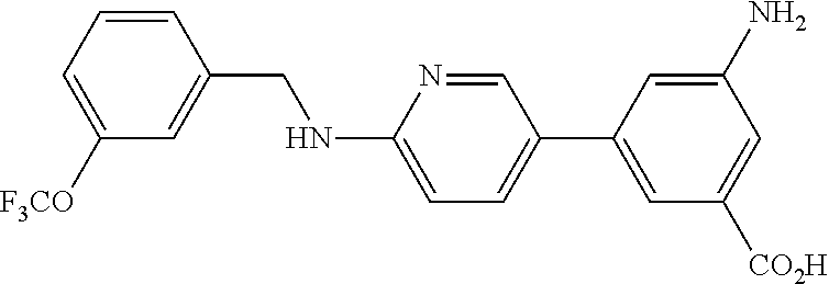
C1([F3CO])=CC=CC(CNC2=CC=C(C3=CC([CO2H])=CC(N)=C3)C=N2)=C1
